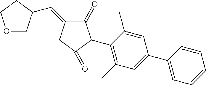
C1(=O)C(C2=C(C)C=C(C3=CC=CC=C3)C=C2C)C(=O)CC1=CC1COCC1
